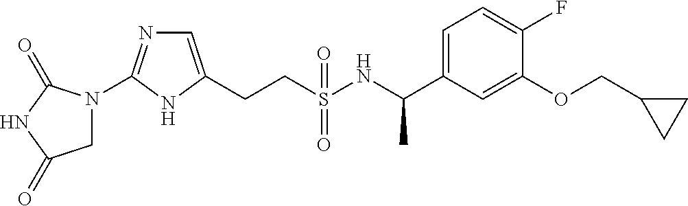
C(CS(NC(C1=CC=C(F)C(OCC2CC2)=C1)C)(=O)=O)C1=CN=C(N2CC(=O)NC2=O)N1
